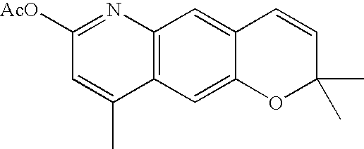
C12=C(C=C3C(=C1)C=CC(C)(C)O3)C(C)=CC([AcO])=N2
